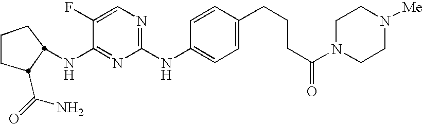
C1CCC(C(N)=O)C1NC1=NC(NC2=CC=C(CCCC(=O)N3CCN([Me])CC3)C=C2)=NC=C1F
